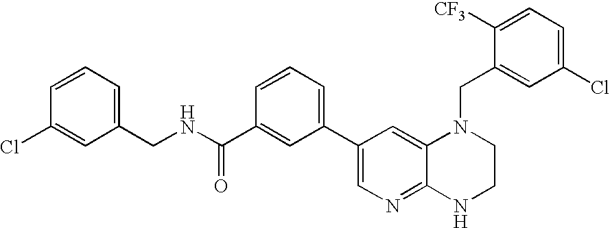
C1(CNC(C2=CC(C3=CN=C4C(=C3)N(CC3=CC(Cl)=CC=C3[CF3])CCN4)=CC=C2)=O)=CC=CC(Cl)=C1
